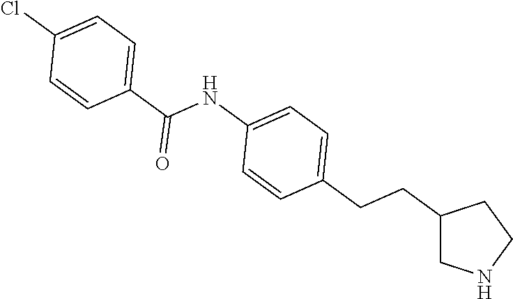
C1(CCC2=CC=C(NC(C3=CC=C(Cl)C=C3)=O)C=C2)CNCC1
